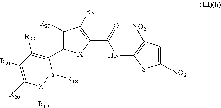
C1(C(NC2=C([NO2])C=C([NO2])S2)=O)=C([R24])C([R23])=C(C2=C([R22])C([R21])=C([R20])[Z]([R19])=[Y]2[R18])[X]1
